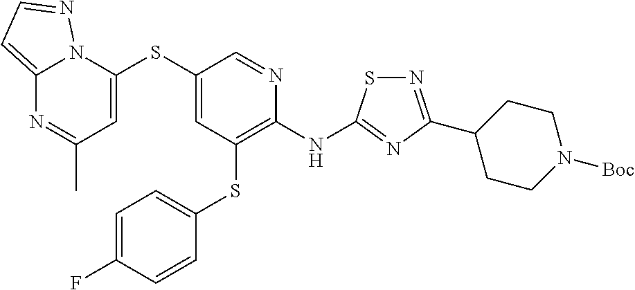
S(C1=CC(SC2=CC=C(F)C=C2)=C(NC2=NC(C3CCN([Boc])CC3)=NS2)N=C1)C1=CC(C)=NC2=CC=NN12
